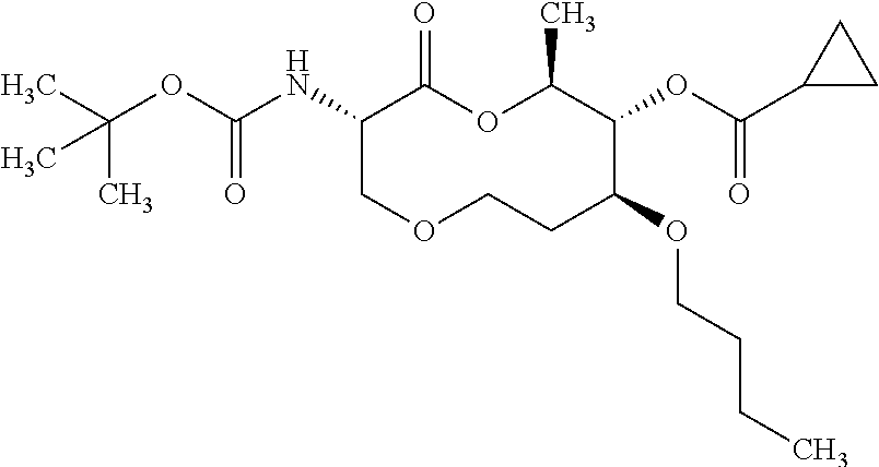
C1(NC(OC(C)(C)C)=O)COCCC(OCCCC)C(OC(C2CC2)=O)C(C)OC1=O
